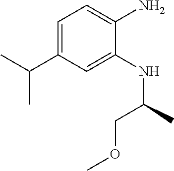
C1=C(C(C)C)C=C(NC(COC)C)C(N)=C1
